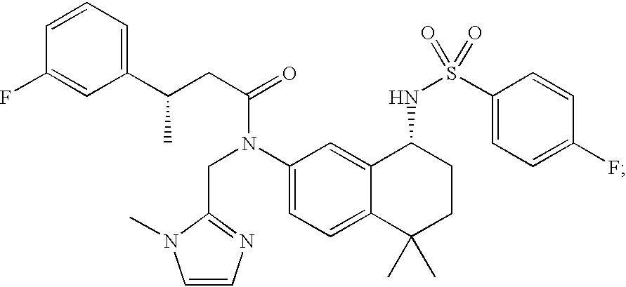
C1(C(CC(=O)N(C2=CC=C3C(=C2)C(NS(=O)(C2=CC=C(F)C=C2)=O)CCC3(C)C)CC2=NC=CN2C)C)=CC=CC(F)=C1
